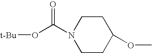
C1CC(OC)CCN1C(=O)O[t-Bu]
